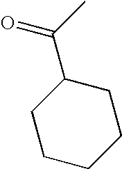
C(C1CCCCC1)(C)=O
